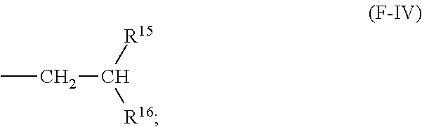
CCC([R16])[R15]
